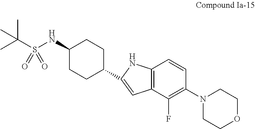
C1(NS(C(C)(C)C)(=O)=O)CCC(C2=CC3=C(C=CC(N4CCOCC4)=C3F)N2)CC1
